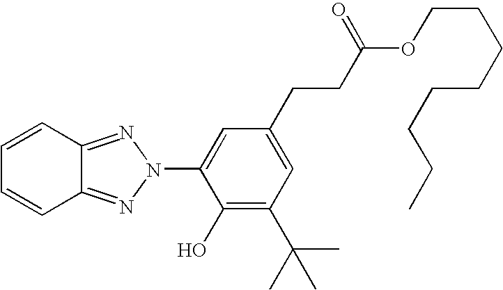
C1=CC=CC2=NN(C3=CC(CCC(OCCCCCCCC)=O)=CC(C(C)(C)C)=C3O)N=C12
